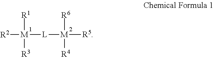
[R2][M]([L][M]([R5])([R6])[R4])([R1])[R3]
